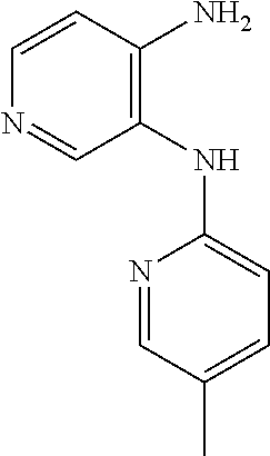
C1=CC(N)=C(NC2=CC=C(C)C=N2)C=N1
